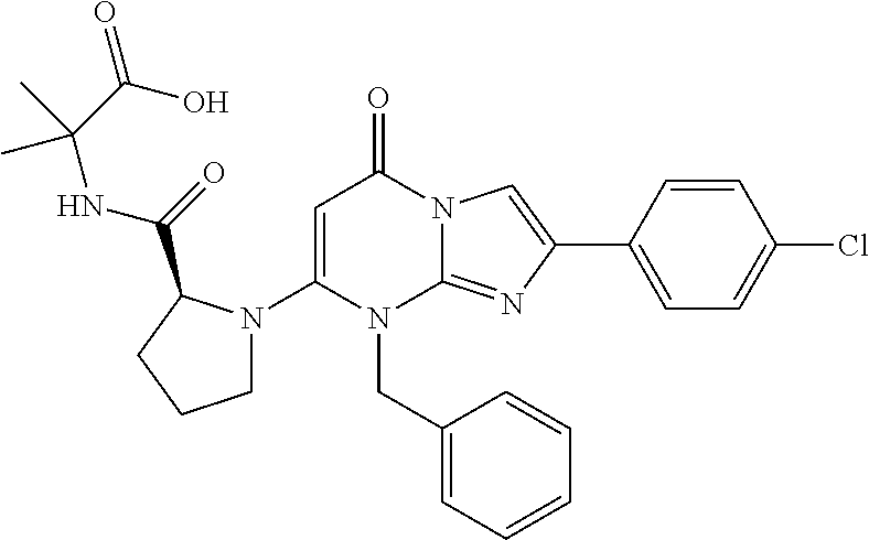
C1(N2CCCC2C(=O)NC(C(O)=O)(C)C)=CC(=O)N2C(=NC(C3=CC=C(Cl)C=C3)=C2)N1CC1=CC=CC=C1
